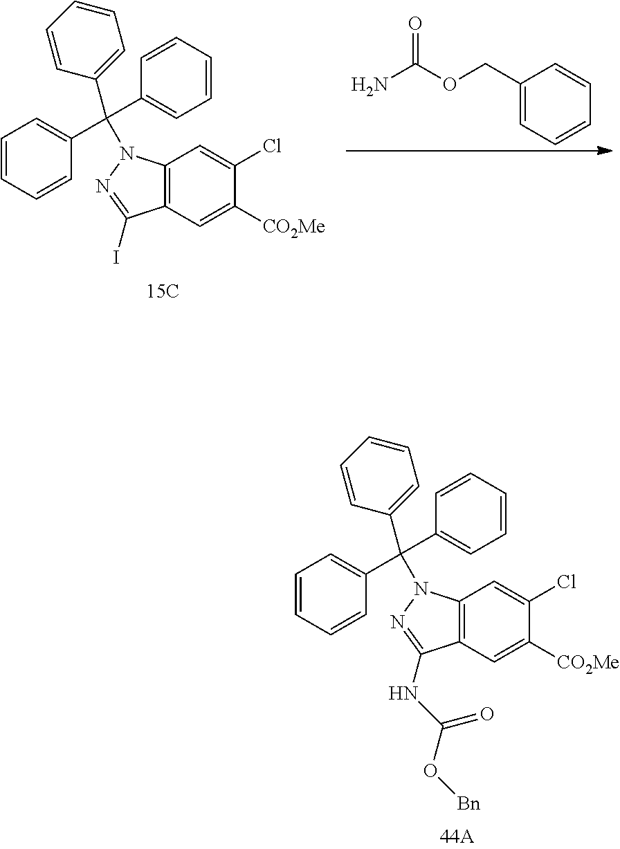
C12=C(C=C([CO2Me])C(Cl)=C1)C(NC(O[Bn])=O)=NN2C(C1=CC=CC=C1)(C1=CC=CC=C1)C1=CC=CC=C1.C12=C(C=C([CO2Me])C(Cl)=C1)C(I)=NN2C(C1=CC=CC=C1)(C1=CC=CC=C1)C1=CC=CC=C1.C1(COC(N)=O)=CC=CC=C1
